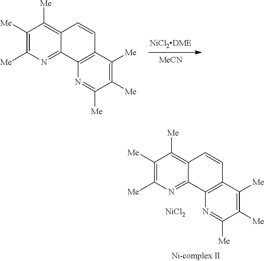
C1([Me])=C([Me])N=C2C(=C1[Me])C=CC1=C2N=C([Me])C([Me])=C1[Me].[MeCN].C1([Me])=C([Me])N=C2C(=C1[Me])C=CC1=C2N=C([Me])C([Me])=C1[Me].[NiCl2]
